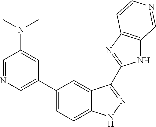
C1(C2=CN=CC(N(C)C)=C2)=CC=C2C(=C1)C(C1=NC3=C(N1)C=NC=C3)=NN2
